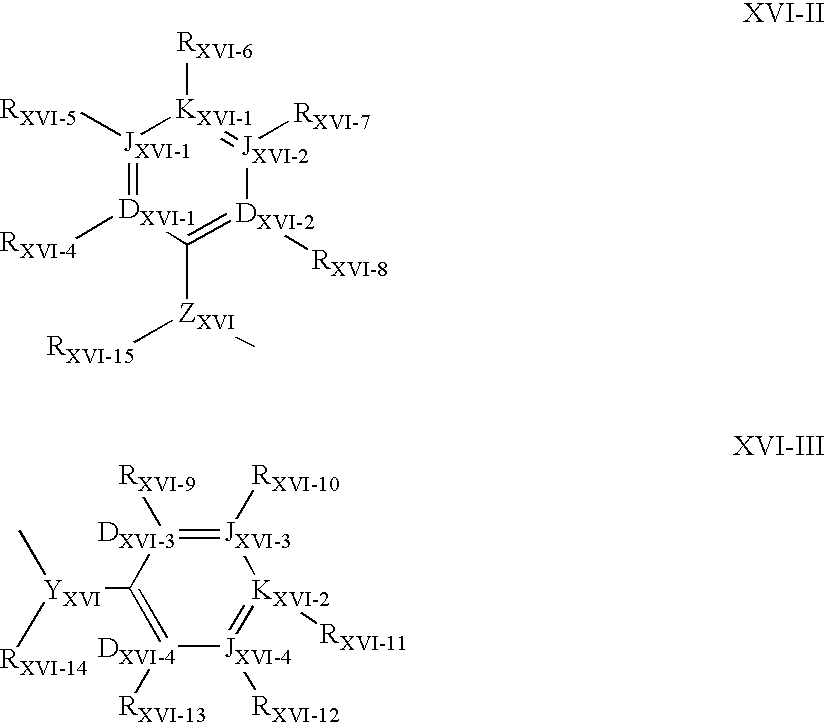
[JXVI-1]1([RXVI-5])=[DXVI-1]([RXVI-4])C([ZXVI](C)[RXVI-15])=[DXVI-2]([RXVI-8])[JXVI-2]([RXVI-7])=[KXVI-1]1[RXVI-6].[YXVI](C1=[DXVI-4]([RXVI-13])[JXVI-4]([RXVI-12])=[KXVI-2]([RXVI-11])[JXVI-3]([RXVI-10])=[DXVI-3]1[RXVI-9])([RXVI-14])C
